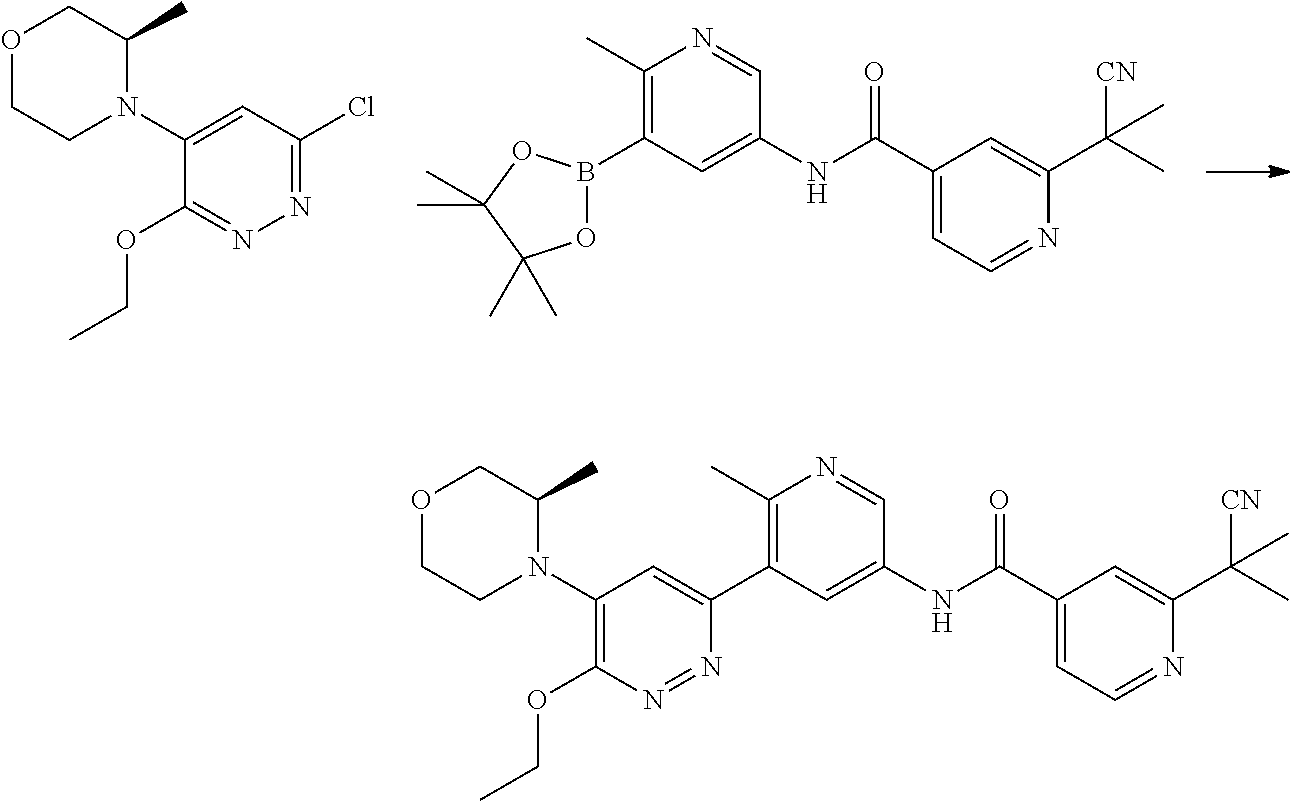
C1(N2C(C)COCC2)=CC(Cl)=NN=C1OCC.C1(B2OC(C)(C)C(C)(C)O2)=C(C)N=CC(NC(C2=CC=NC(C([CN])(C)C)=C2)=O)=C1.C1(N2C(C)COCC2)=C(OCC)N=NC(C2=C(C)N=CC(NC(C3=CC=NC(C([CN])(C)C)=C3)=O)=C2)=C1
